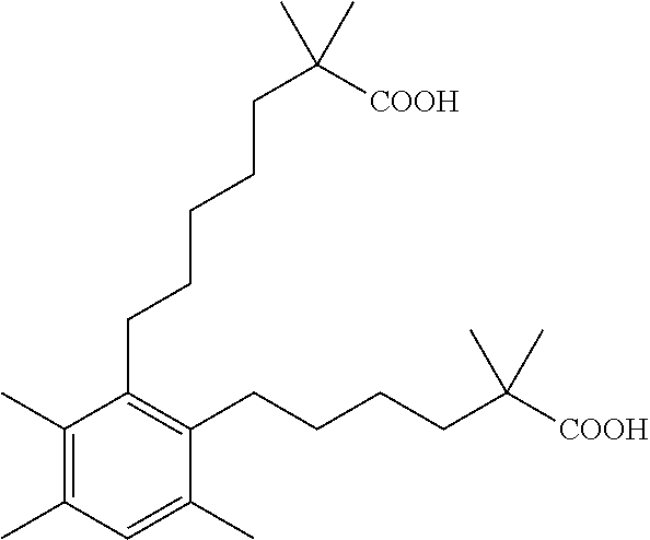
C1(C)=C(C)C(CCCCCC(C)(C)[COOH])=C(CCCCC(C)(C)[COOH])C(C)=C1
